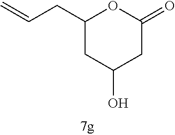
C1(CC=C)CC(O)CC(=O)O1
